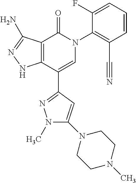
C1=CC=C(F)C(N2C(=O)C3=C(C(C4=NN(C)C(N5CCN(C)CC5)=C4)=C2)NN=C3N)=C1C#N
